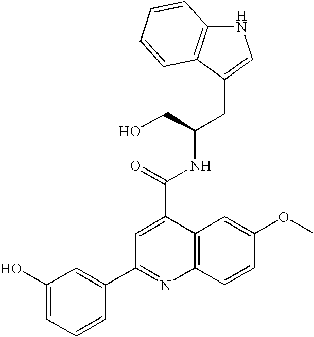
N1C2=C(C(CC(NC(C3=CC(C4=CC(O)=CC=C4)=NC4=C3C=C(OC)C=C4)=O)CO)=C1)C=CC=C2
